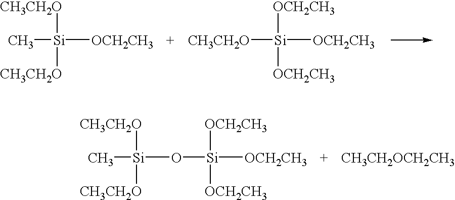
C[Si]([CH3CH2O])([CH3CH2O])[OCH2CH3].[CH3CH2O][Si]([OCH2CH3])([OCH2CH3])[OCH2CH3].C[Si]([CH3CH2O])([CH3CH2O])O[Si]([OCH2CH3])([OCH2CH3])[OCH2CH3].[CH3CH2OCH2CH3]
